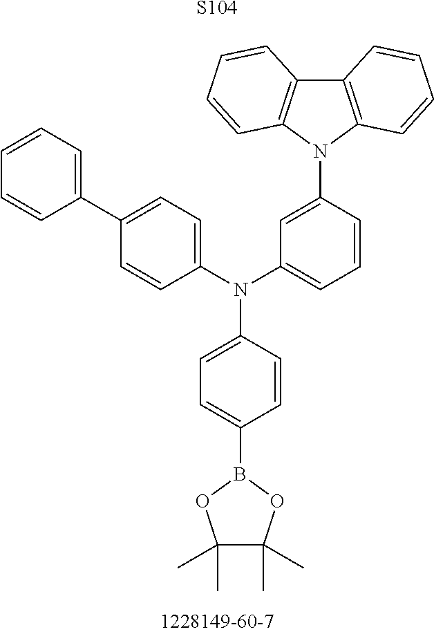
[S104].N(C1=CC=C(B2OC(C)(C)C(C)(C)O2)C=C1)(C1=CC=C(C2=CC=CC=C2)C=C1)C1=CC=CC(N2C3=C(C4=C2C=CC=C4)C=CC=C3)=C1
